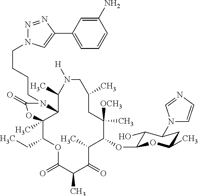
C1(OC2C(O)C(N3C=CN=C3)CC(C)O2)C([OCH3])(C)CC(C)CN([H])C(C)C2C(C)(C(CC)OC(=O)C(C)C(=O)C1C)OC(=O)N2CCCCN1N=NC(C2=CC=CC(N)=C2)=C1
